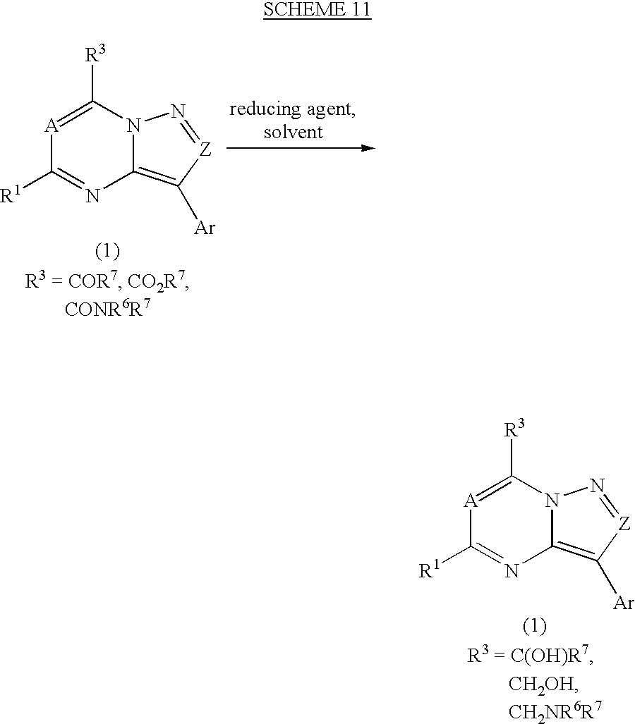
[A]1=C([R3])N2C(=C([Ar])[Z]=N2)N=C1[R1].[A]1=C([R3])N2C(=C([Ar])[Z]=N2)N=C1[R1]
